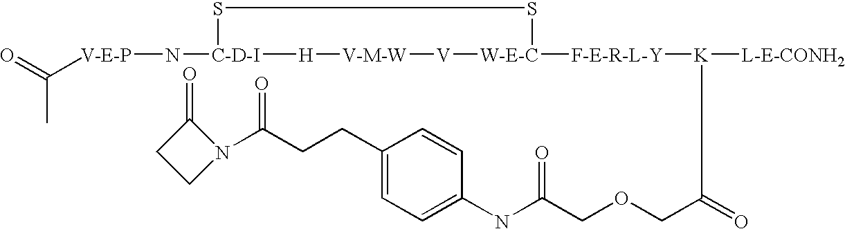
[C-D-I]1(N[V-E-P]C(=O)C)SS[W-E-C]([F-E-R-L-Y][K]([L-E-CONH2])C(COCC(NC2=CC=C(CCC(N3C(=O)CC3)=O)C=C2)=O)=O)[V][V-M-W][H]1
